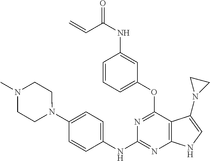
O=C(NC1=CC(OC2=NC(NC3=CC=C(N4CCN(C)CC4)C=C3)=NC3=C2C(N2CC2)=CN3)=CC=C1)C=C
